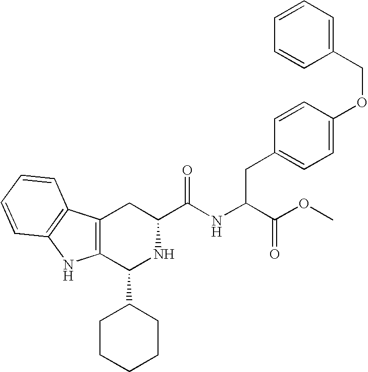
C1(C2CCCCC2)NC(C(=O)NC(CC2=CC=C(OCC3=CC=CC=C3)C=C2)C(OC)=O)CC2=C1NC1=C2C=CC=C1
